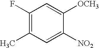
C1(F)=C(C)C=C([NO2])C([OCH3])=C1
